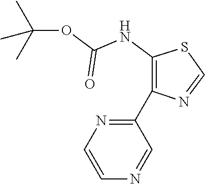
C1=CN=CC(C2=C(NC(=O)OC(C)(C)C)SC=N2)=N1
